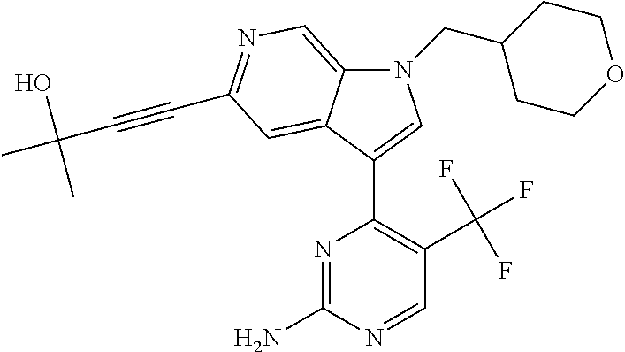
N1(CC2CCOCC2)C2=CN=C(C#CC(C)(O)C)C=C2C(C2=C(C(F)(F)F)C=NC(N)=N2)=C1
